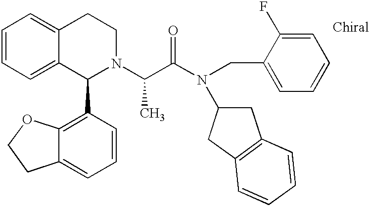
C1=CC=C2C(=C1)CCN(C(C(N(C1CC3=C(C1)C=CC=C3)CC1=CC=CC=C1F)=O)C)C2C1=C2C(=CC=C1)CCO2
